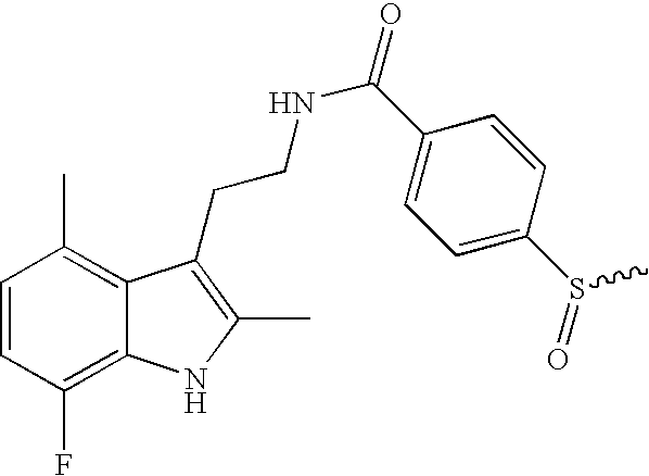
C1=CC(F)=C2C(=C1C)C(CCNC(=O)C1=CC=C(S(=O)C)C=C1)=C(C)N2
